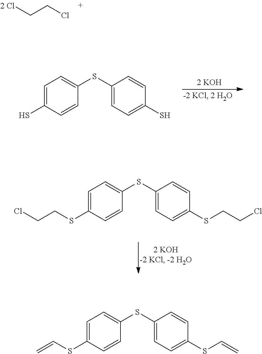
[2 Cl]CCCl.C1=C(S)C=CC(SC2=CC=C(S)C=C2)=C1.C1=C(SCCCl)C=CC(SC2=CC=C(SCCCl)C=C2)=C1.C1=C(SC=C)C=CC(SC2=CC=C(SC=C)C=C2)=C1
